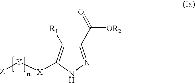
C1(C(=O)[OR2])=NNC([X][Y][Z])=C1[R1]
